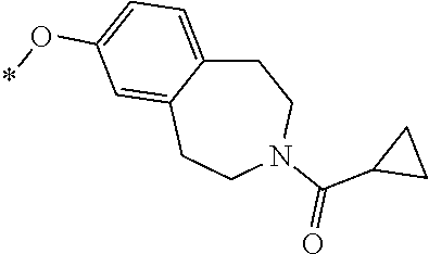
C1C2=CC=C(O*)C=C2CCN(C(C2CC2)=O)C1
